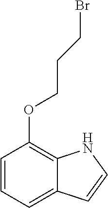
C1=CC=C2C(=C1OCCCBr)NC=C2
